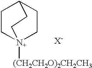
C1C[N+]2([(CH2CH2O)2CH2CH3])CCC1CC2.[X-]
